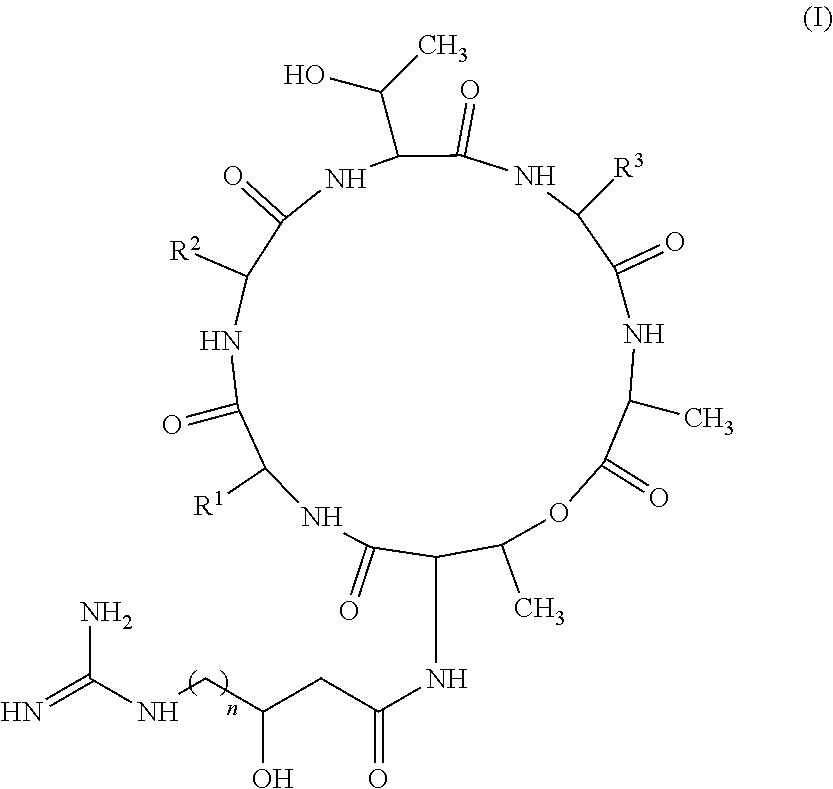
C1(C)OC(=O)C(C)NC(=O)C([R3])NC(=O)C(C(O)C)NC(=O)C([R2])NC(=O)C([R1])NC(=O)C1NC(CC(CNC(N)=N)O)=O
